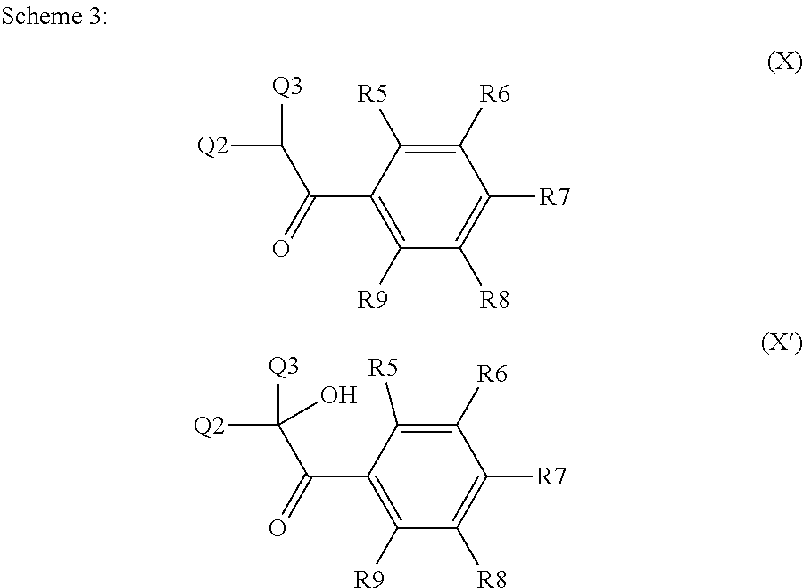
C1([R6])=C([R5])C(C(C([Q2])[Q3])=O)=C([R9])C([R8])=C1[R7].C1([R6])=C([R5])C(C(C([Q2])([Q3])O)=O)=C([R9])C([R8])=C1[R7]
